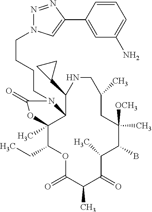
O1C(=O)C(C)C(=O)C(C)C(B)C([OCH3])(C)CC(C)CNC(C2CC2)C2C(C)(C1CC)OC(=O)N2CCCCN1N=NC(C2=CC(N)=CC=C2)=C1
